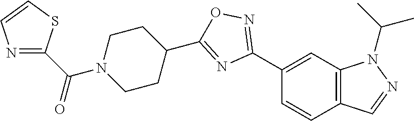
C1(C2=NOC(C3CCN(C(C4=NC=CS4)=O)CC3)=N2)=CC2=C(C=C1)C=NN2C(C)C
